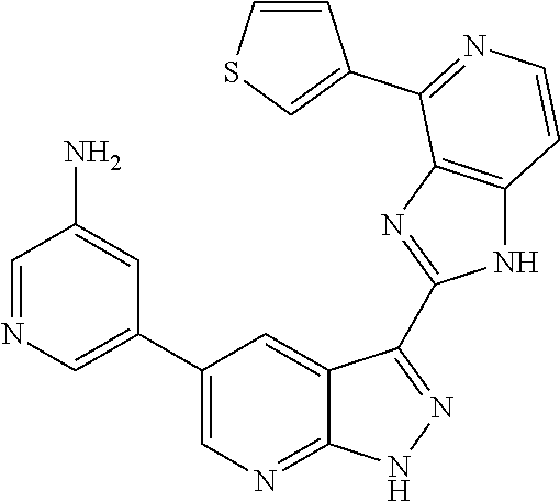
C1=NC=C(C2=CN=C3C(=C2)C(C2=NC4=C(N2)C=CN=C4C2=CSC=C2)=NN3)C=C1N
